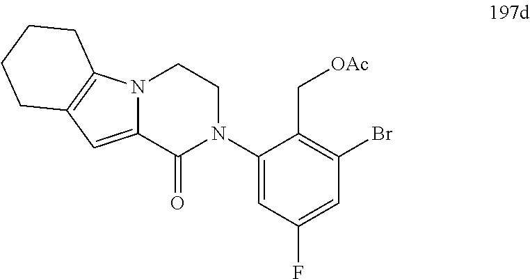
C1(N2CCN3C(=CC4=C3CCCC4)C2=O)=CC(F)=CC(Br)=C1C[OAc]
